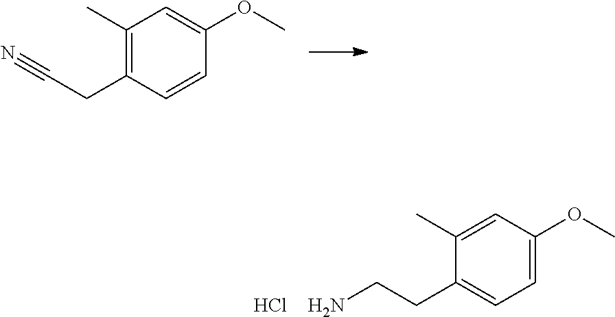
C1(C)=C(CC#N)C=CC(OC)=C1.C1(C)=CC(OC)=CC=C1CCN.Cl
